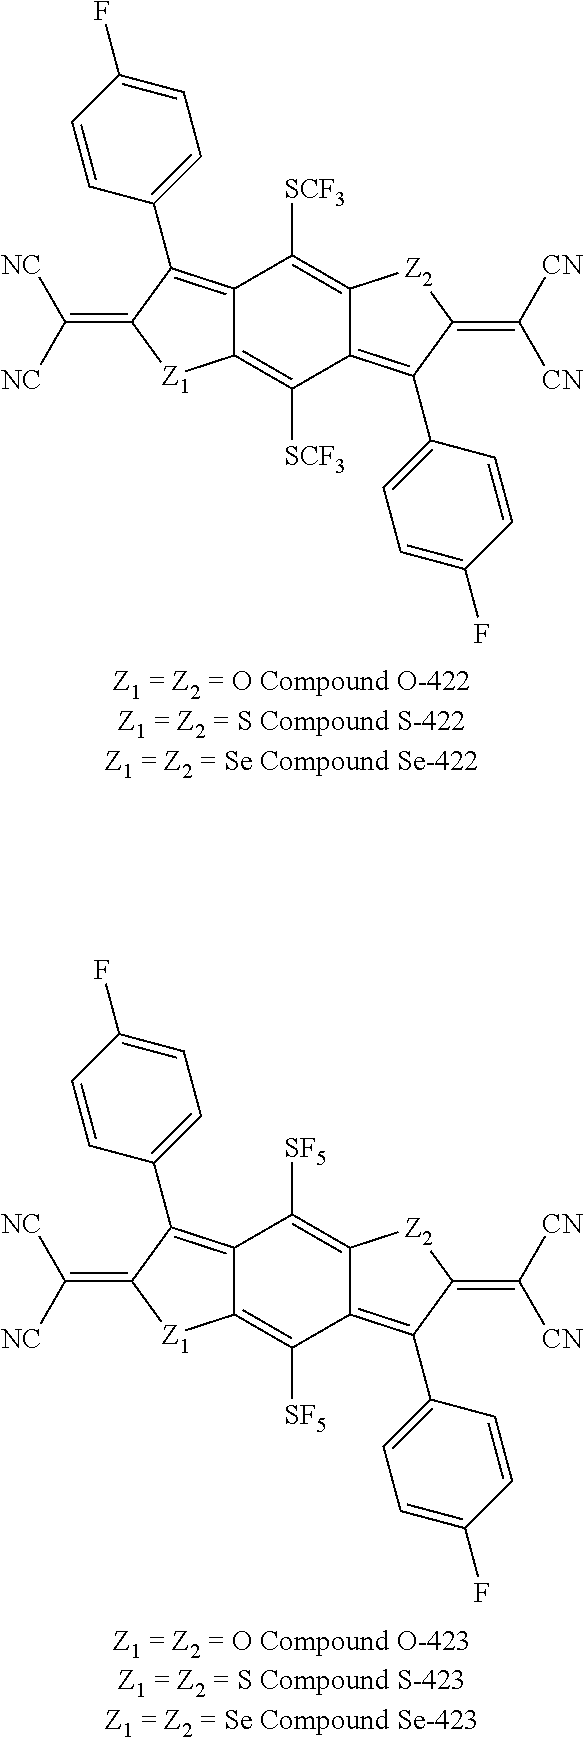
C12=C(C3=CC=C(F)C=C3)C(=C([NC])[NC])[Z1]C1=C([SCF3])C1=C(C3=CC=C(F)C=C3)C(=C([CN])[CN])[Z2]C1=C2[SCF3].C12=C(C3=CC=C(F)C=C3)C(=C([NC])[NC])[Z1]C1=C([SF5])C1=C(C3=CC=C(F)C=C3)C(=C([CN])[CN])[Z2]C1=C2[SF5]
